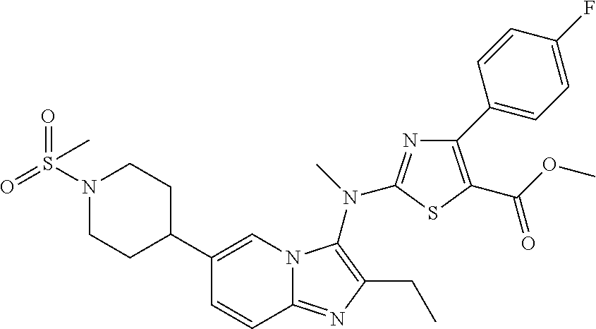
C1(C2CCN(S(=O)(=O)C)CC2)=CN2C(=NC(CC)=C2N(C)C2=NC(C3=CC=C(F)C=C3)=C(C(OC)=O)S2)C=C1
